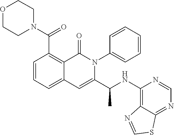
N1(C(=O)C2=C3C(=CC=C2)C=C(C(NC2=C4C(=NC=N2)SC=N4)C)N(C2=CC=CC=C2)C3=O)CCOCC1
